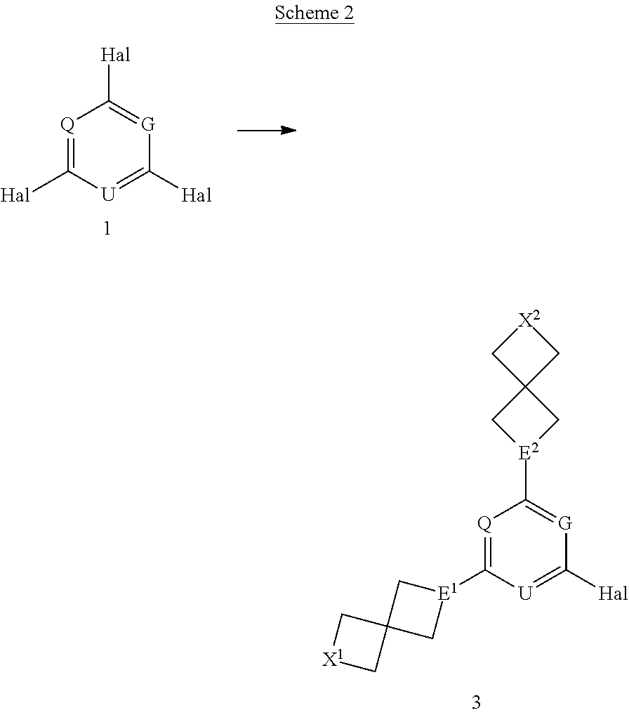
[Q]1=C([Hal])[U]=C([Hal])[G]=C1[Hal].[Q]1=C([E1]2CC3(C2)C[X1]C3)[U]=C([Hal])[G]=C1[E2]1CC2(C1)C[X2]C2
